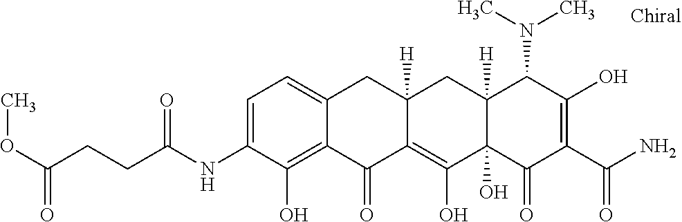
C1=C(NC(CCC(=O)OC)=O)C(O)=C2C(=C1)CC1([H])C(=C(O)C3(O)C([H])(C1)C(N(C)C)C(O)=C(C(N)=O)C3=O)C2=O
